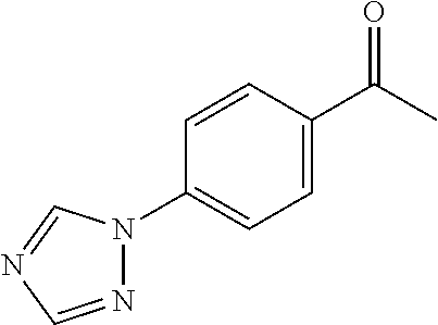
C1=C(C(C)=O)C=CC(N2C=NC=N2)=C1
